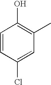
C1=CC(Cl)=CC(C)=C1O
